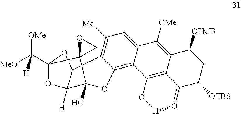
C1([Me])=C2C(=C3C(=C1)C([OMe])=C1C4=C3O[H]O=C4C([OTBS])CC1[OPMB])OC1(O)C3([H])C2OC(C([MeO])([OMe])[H])(O3)C12CO2
